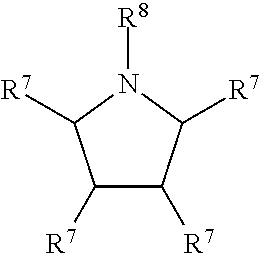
[R7]C1C([R7])C([R7])N([R8])C1[R7]
